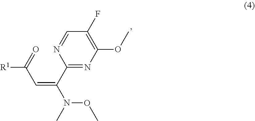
C1(C(=CC(=O)[R1])N(OC)C)=NC(OC)=C(F)C=N1
